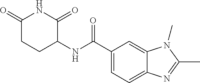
C1C(=O)NC(=O)C(NC(C2=CC=C3C(=C2)N(C)C(C)=N3)=O)C1
